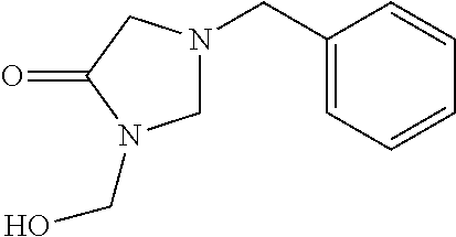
C1(CN2CN(CO)C(=O)C2)=CC=CC=C1
